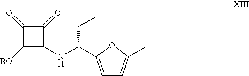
C1(=O)C([RO])=C(NC(C2=CC=C(C)O2)CC)C1=O
